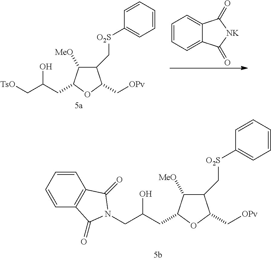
C1(C[O2S]C2=CC=CC=C2)C([MeO])C(CC(C[TsO])O)OC1C[OPv].C1=CC=C2C(=C1)C(=O)[NK]C2=O.C1(C[O2S]C2=CC=CC=C2)C([MeO])C(CC(CN2C(=O)C3=C(C=CC=C3)C2=O)O)OC1C[OPv]
